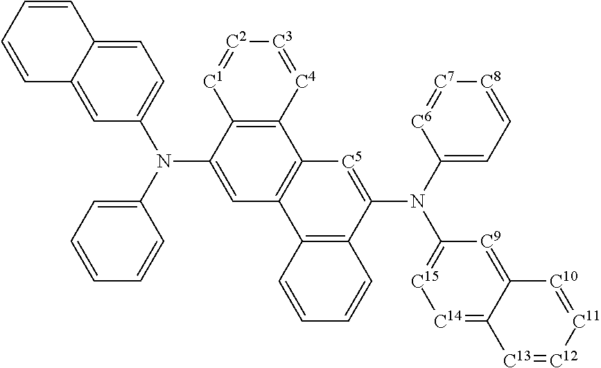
C12=C(C(N(C3=CC=CC=C3)C3=CC=C4C(=C3)C=CC=C4)=CC3=C1[C5]=C(N(C1=CC=[C8][C7]=[C6]1)C1=[C15][C14]=C4C(=[C9]1)[C10]=[C11][C12]=[C13]4)C1=C3C=CC=C1)[C1]=[C2][C3]=[C4]2
